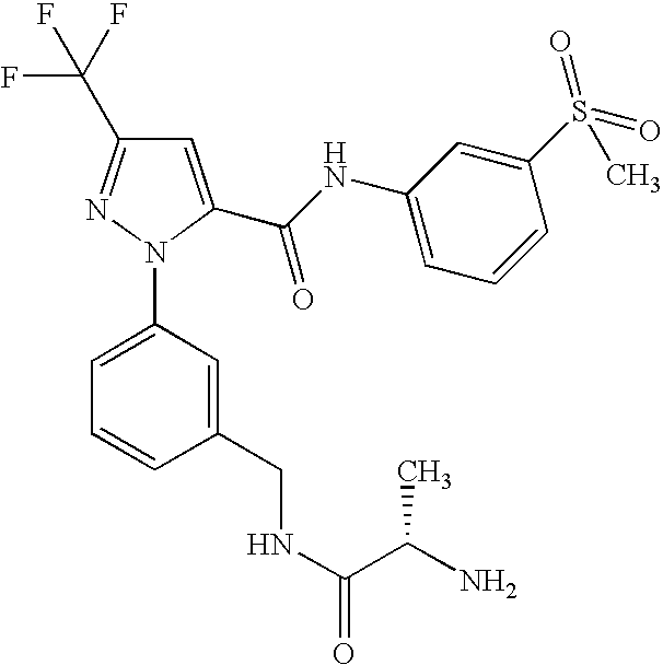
C1=C(C(NC2=CC=CC(S(=O)(=O)C)=C2)=O)N(C2=CC=CC(CNC(=O)C(N)C)=C2)N=C1C(F)(F)F
